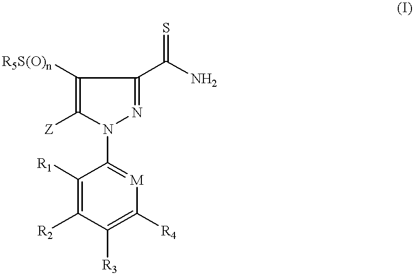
C1([R1])=C([R2])C([R3])=C([R4])[M]=C1N1N=C(C(N)=S)C([R5S(O)n])=C1[Z]
